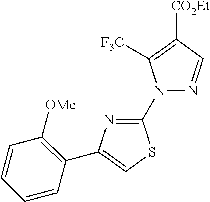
C1=CC=CC(C2=CSC(N3N=CC([CO2Et])=C3[F3C])=N2)=C1[OMe]
